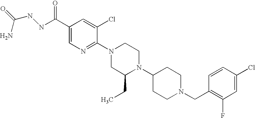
C1(CN2CCC(N3C(CC)CN(C4=NC=C(C(NNC(=O)N)=O)C=C4Cl)CC3)CC2)=C(F)C=C(Cl)C=C1
